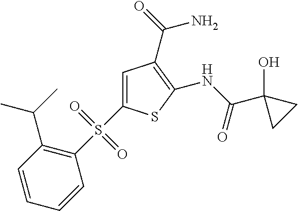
C1(NC(=O)C2(O)CC2)=C(C(=O)N)C=C(S(C2=C(C(C)C)C=CC=C2)(=O)=O)S1
